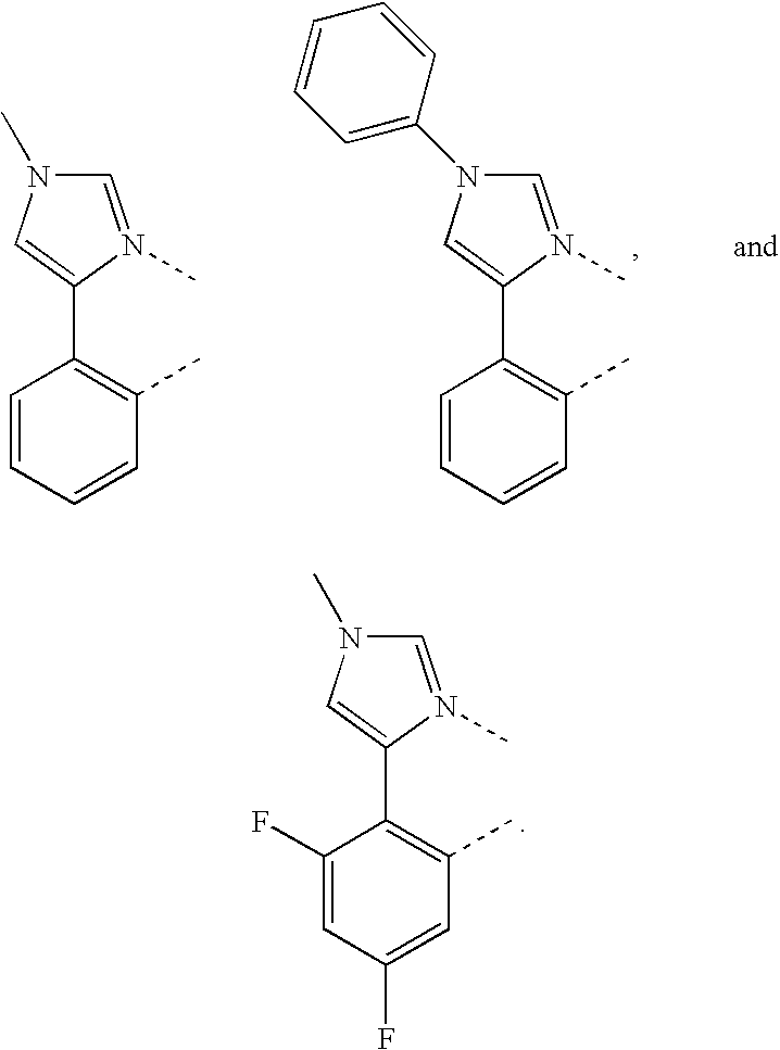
C1=C(C2=C(C)C=C(F)C=C2F)N(C)=CN1C.C1=C(C2=C(C)C=CC=C2)N(C)=CN1C.C1=C(C2=C(C)C=CC=C2)N(C)=CN1C1=CC=CC=C1
